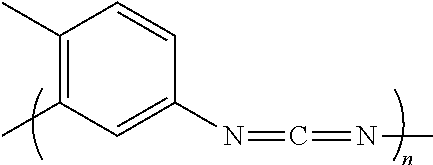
C1(C)=C(C)C=C(N=C=NC)C=C1
